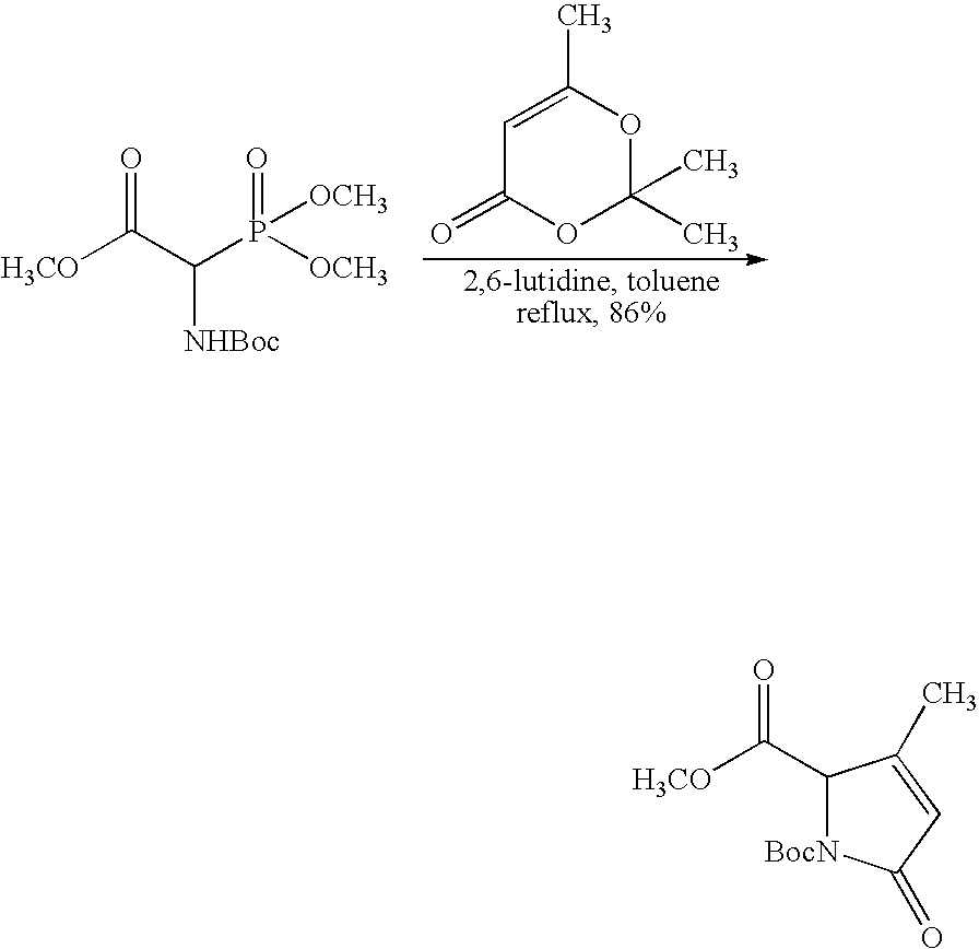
[H3CO]C(C([NHBoc])P(=O)([OCH3])[OCH3])=O.C1=C(C)OC(C)(C)OC1=O.[H3CO]C(=O)C1[BocN]C(=O)C=C1C
